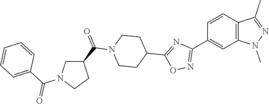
C1(C2=CC3=C(C=C2)C(C)=NN3C)=NOC(C2CCN(C(C3CN(C(C4=CC=CC=C4)=O)CC3)=O)CC2)=N1
